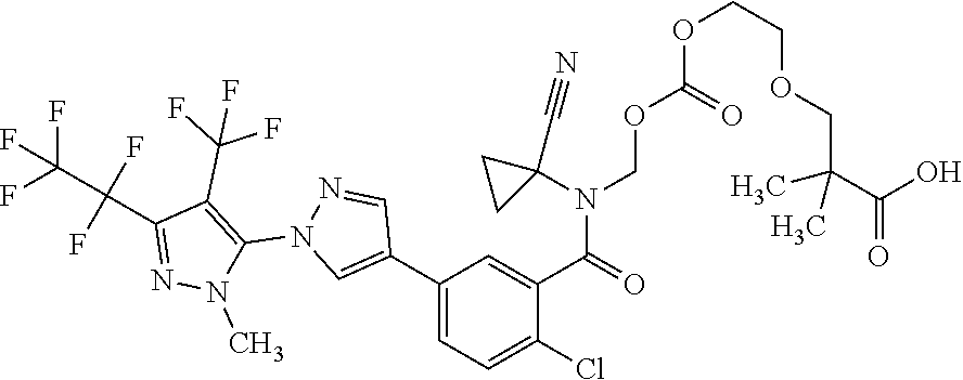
N1(C)C(N2C=C(C3=CC=C(Cl)C(C(N(COC(OCCOCC(C(=O)O)(C)C)=O)C4(C#N)CC4)=O)=C3)C=N2)=C(C(F)(F)F)C(C(F)(C(F)(F)F)F)=N1
